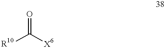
[R10]C([X6])=O
